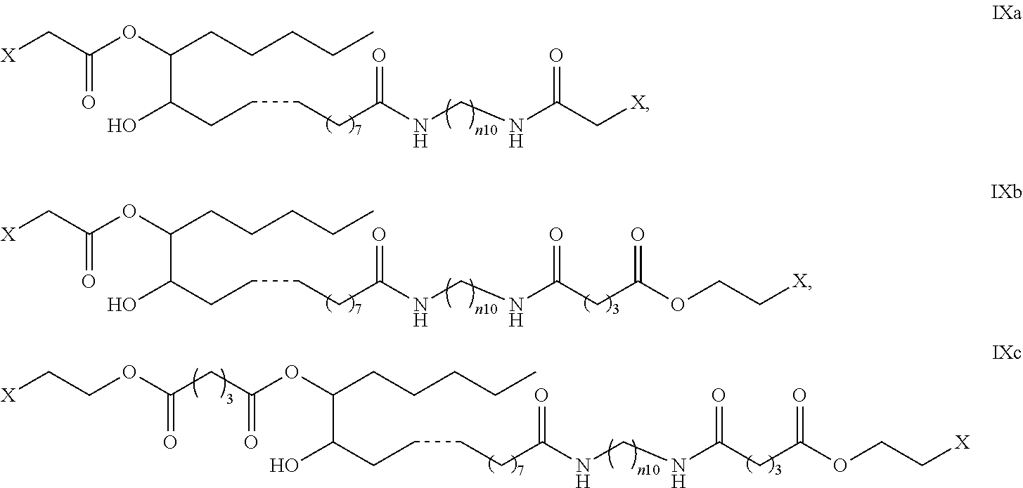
[X]CC(OC(CCCCC)C(CCCCC(NCNC(C[X])=O)=O)O)=O.[X]CC(OC(CCCCC)C(CCCCC(NCNC(CC(OCC[X])=O)=O)=O)O)=O.C(CC(OC(CCCCC)C(CCCCC(NCNC(CC(OCC[X])=O)=O)=O)O)=O)(OCC[X])=O
